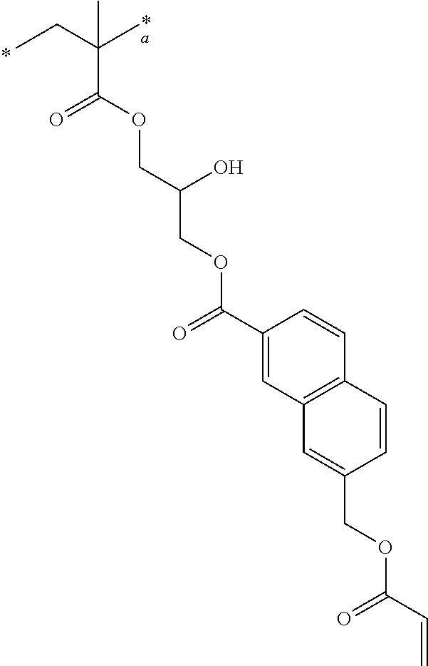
CCC(C)(C)C(OCC(COC(C1=CC2=C(C=C1)C=CC(COC(C=C)=O)=C2)=O)O)=O
